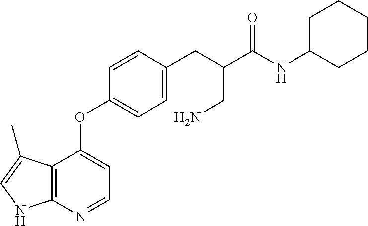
C12=C(N=CC=C1OC1=CC=C(CC(C(=O)NC3CCCCC3)CN)C=C1)NC=C2C
